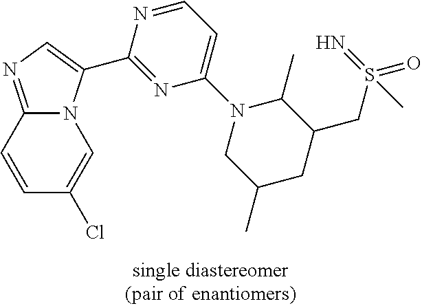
C12=NC=C(C3=NC(N4CC(C)CC(CS(=O)(=N)C)C4C)=CC=N3)N1C=C(Cl)C=C2
